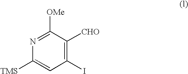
C1([CHO])=C(I)C=C([TMS])N=C1[OMe]
